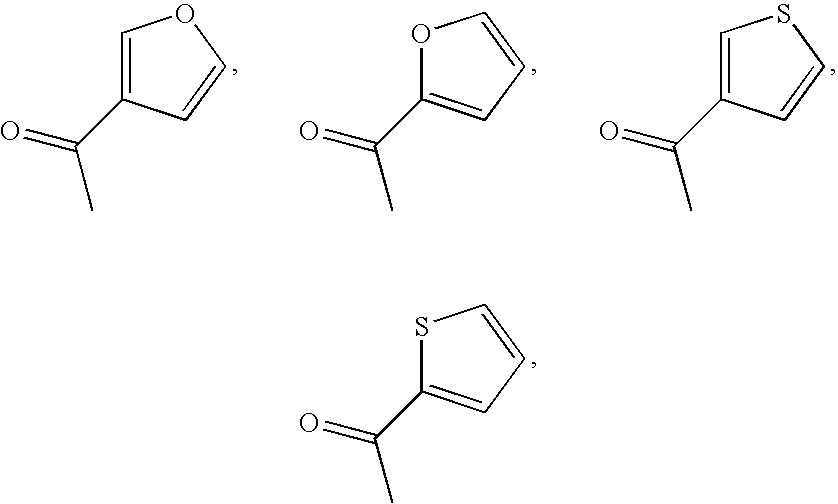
S1C(C(=O)C)=CC=C1.C1=C(C(=O)C)C=CO1.O1C(C(=O)C)=CC=C1.C1=C(C(=O)C)C=CS1
